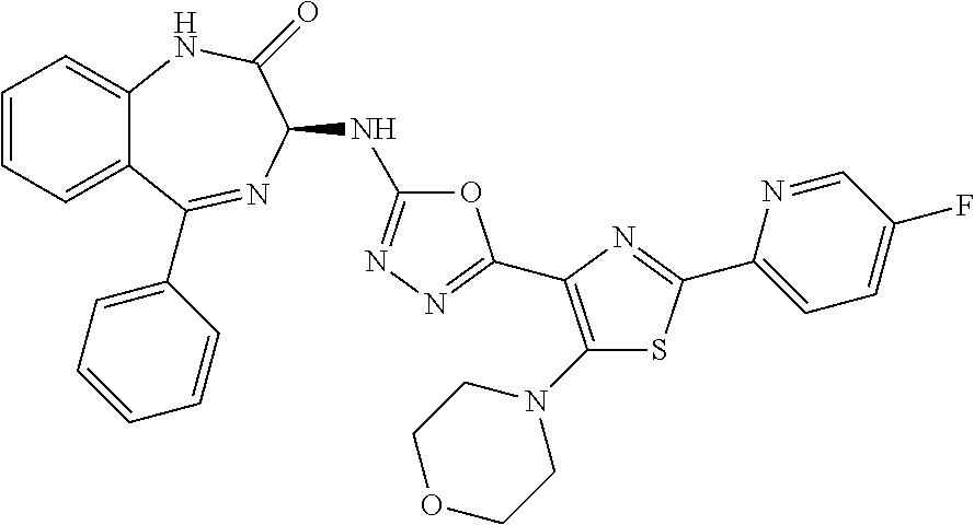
C1=CC=C2C(=C1)NC(=O)C(NC1=NN=C(C3=C(N4CCOCC4)SC(C4=CC=C(F)C=N4)=N3)O1)N=C2C1=CC=CC=C1
